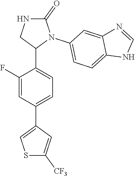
C1(F)=CC(C2=CSC([CF3])=C2)=CC=C1C1N(C2=CC=C3C(=C2)N=CN3)C(=O)NC1
